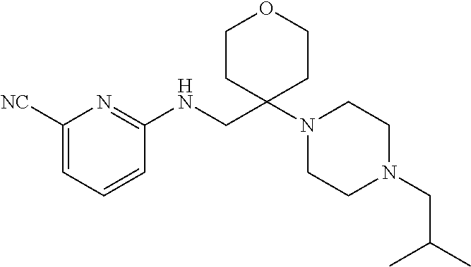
C1([NC])=CC=CC(NCC2(N3CCN(CC(C)C)CC3)CCOCC2)=N1
